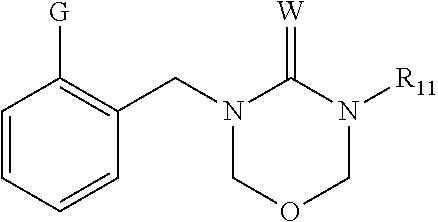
C1=CC=CC(CN2COCN([R11])C2=[W])=C1[G]
